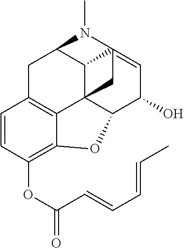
C12C34C5C(O)C=C1(C3)N(C)C2CC1=C4C(=C(OC(=O)C=CC=CC)C=C1)O5
